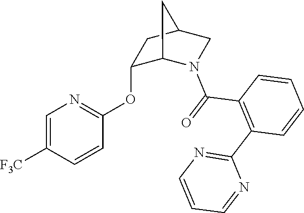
C1=C([F3C])C=CC(OC2C3N(C(=O)C4=C(C5=NC=CC=N5)C=CC=C4)CC(C2)C3)=N1
